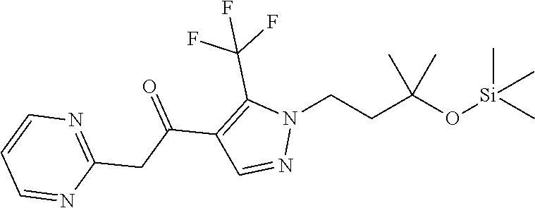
N1(CCC(O[Si](C)(C)C)(C)C)C(C(F)(F)F)=C(C(CC2=NC=CC=N2)=O)C=N1
